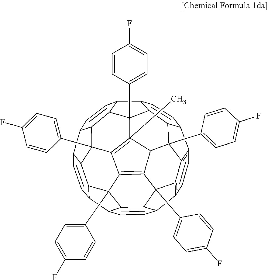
C1=CC2=C3C4=C1C1C5C4(C4=CC=C(F)C=C4)C4C6=C7C8=C4(C)C4(C9=CC=C(F)C=C9)C5C(C=C1)C1C=CC5C9C(C%10C7(C7=CC=C(F)C=C7)C7C(C2C=CC7C%10C=C9)C36C2=CC=C(F)C=C2)C8(C2=CC=C(F)C=C2)C5C14
